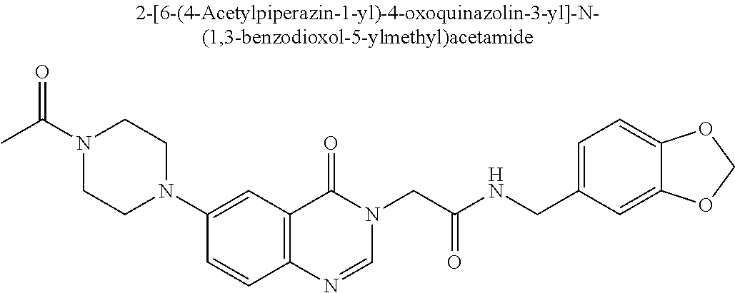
N1(C(C)=O)CCN(C2=CC3=C(C=C2)N=CN(CC(NCC2=CC=C4C(=C2)OCO4)=O)C3=O)CC1
